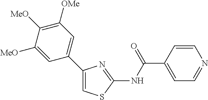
C1=CC(C(NC2=NC(C3=CC([OMe])=C([MeO])C([MeO])=C3)=CS2)=O)=CC=N1
